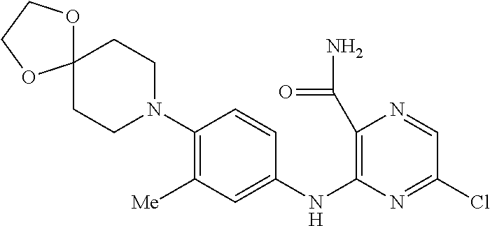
C1(N2CCC3(CC2)OCCO3)=C([Me])C=C(NC2=C(C(N)=O)N=CC(Cl)=N2)C=C1
